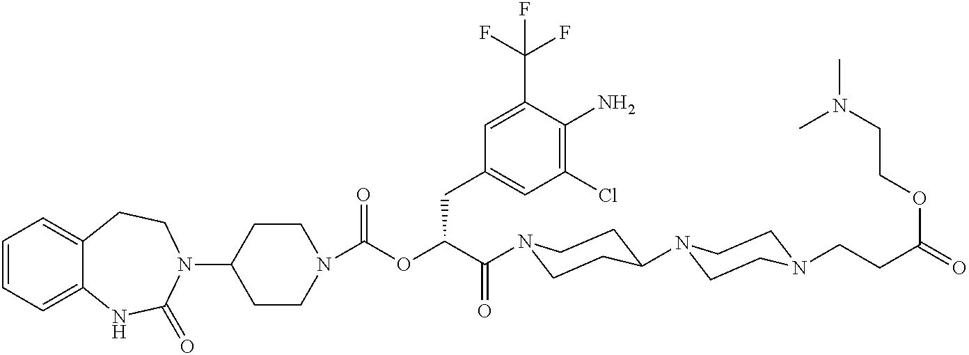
C1(N2CCC3=CC=CC=C3NC2=O)CCN(C(OC(C(=O)N2CCC(N3CCN(CCC(=O)OCCN(C)C)CC3)CC2)CC2=CC(Cl)=C(N)C(C(F)(F)F)=C2)=O)CC1
